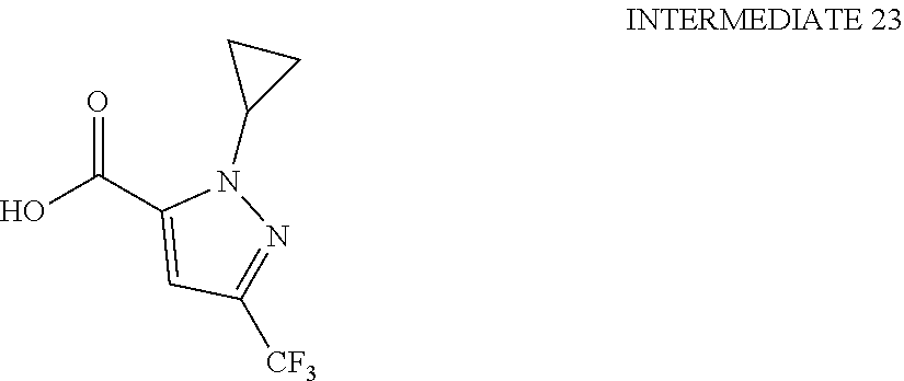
OC(C1=CC([CF3])=NN1C1CC1)=O
